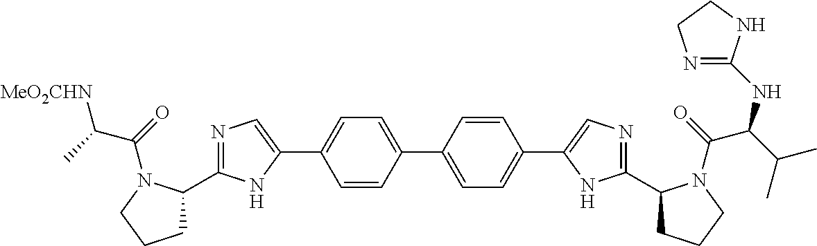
C1=CC(C2=CC=C(C3=CN=C(C4CCCN4C(C(NC4=NCCN4)C(C)C)=O)N3)C=C2)=CC=C1C1=CN=C(C2CCCN2C(C(C)[MeO2CHN])=O)N1
